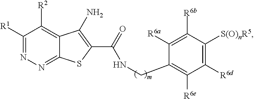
C1([R1])=NN=C2C(=C1[R2])C(N)=C(C(=O)NCC1=C([R6e])C([R6d])=C([S(O)nR5])C([R6b])=C1[R6a])S2
